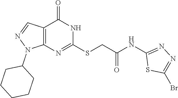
C12=C(N=C(SCC(NC3=NN=C(Br)S3)=O)NC1=O)N(C1CCCCC1)N=C2
